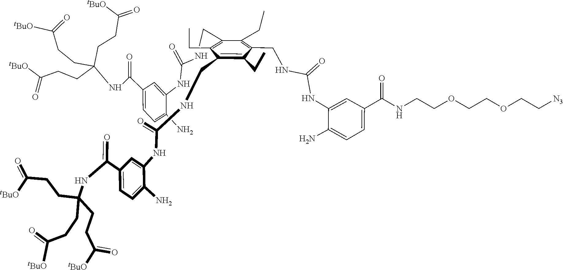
C(C1=C(CC)C(CNC(NC2=CC(C(NC(CCC(=O)[tBuO])(CCC(=O)[tBuO])CCC(=O)[tBuO])=O)=CC=C2N)=O)=C(CC)C(CNC(=O)NC2=CC(C(=O)NCCOCCOCC[N3])=CC=C2N)=C1CC)C.C(=O)(NC1=CC(C(NC(CCC(=O)[tBuO])(CCC(=O)[tBuO])CCC(=O)[tBuO])=O)=CC=C1N)N
